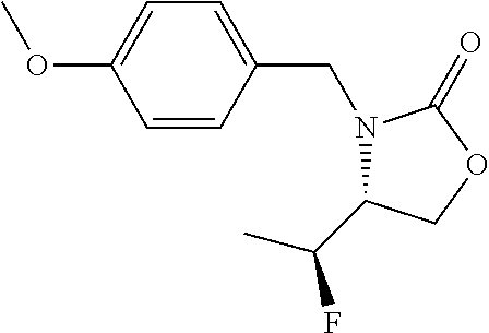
C1=CC(CN2C(C(F)C)COC2=O)=CC=C1OC
